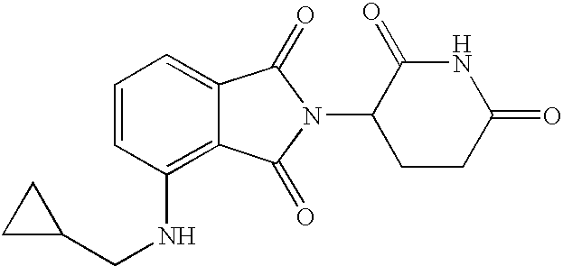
N(C1=C2C(=CC=C1)C(=O)N(C1CCC(=O)NC1=O)C2=O)CC1CC1
